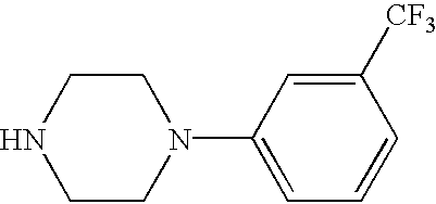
N1CCN(C2=CC=CC([CF3])=C2)CC1
